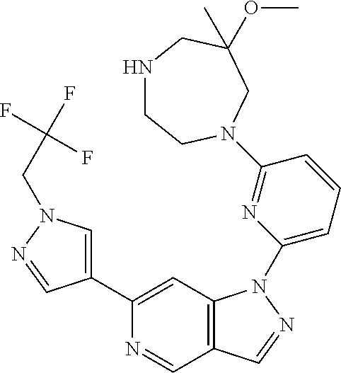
C1(C2=CN(CC(F)(F)F)N=C2)=CC2=C(C=N1)C=NN2C1=CC=CC(N2CCNCC(C)(OC)C2)=N1
